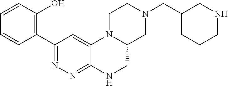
N1(CC2CCCNC2)CC2N(CC1)C1=CC(C3=C(O)C=CC=C3)=NN=C1NC2
